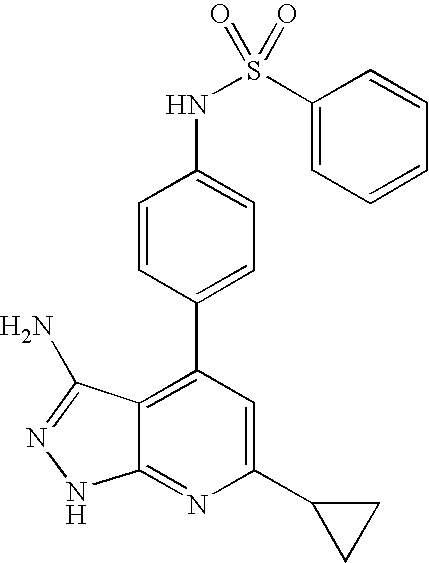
C1=CC(C2=C3C(=NC(C4CC4)=C2)NN=C3N)=CC=C1NS(=O)(C1=CC=CC=C1)=O
